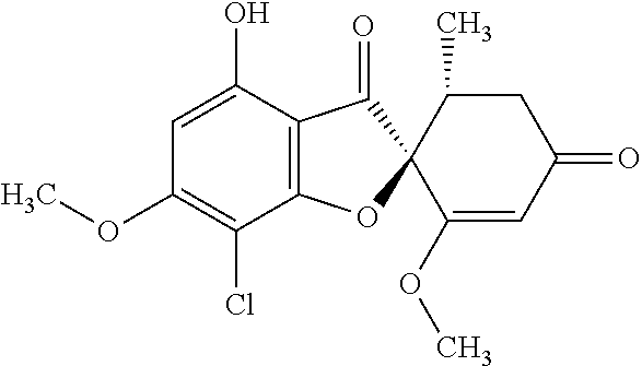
C1(O)=CC(OC)=C(Cl)C2=C1C(=O)C1(O2)C(OC)=CC(=O)CC1C
